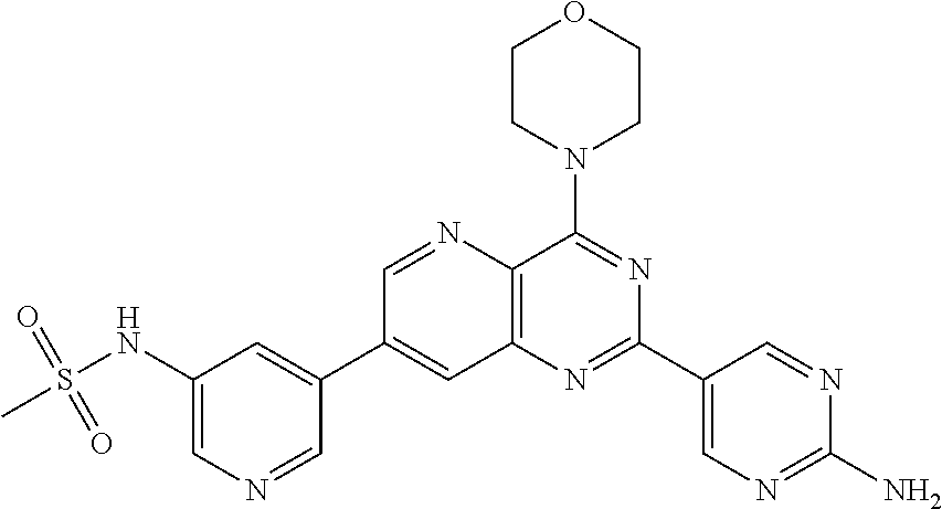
C1(NS(C)(=O)=O)=CN=CC(C2=CC3=C(C(N4CCOCC4)=NC(C4=CN=C(N)N=C4)=N3)N=C2)=C1
